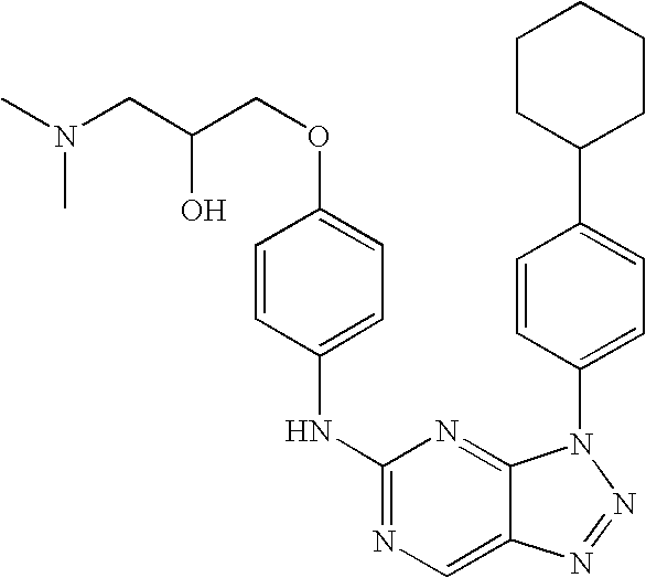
C1=CC(NC2=NC=C3C(=N2)N(C2=CC=C(C4CCCCC4)C=C2)N=N3)=CC=C1OCC(O)CN(C)C
